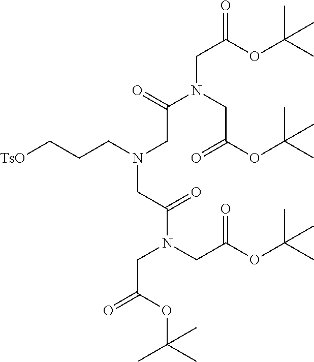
O=C(OC(C)(C)C)CN(C(=O)CN(CCC[TsO])CC(N(CC(=O)OC(C)(C)C)CC(=O)OC(C)(C)C)=O)CC(OC(C)(C)C)=O
